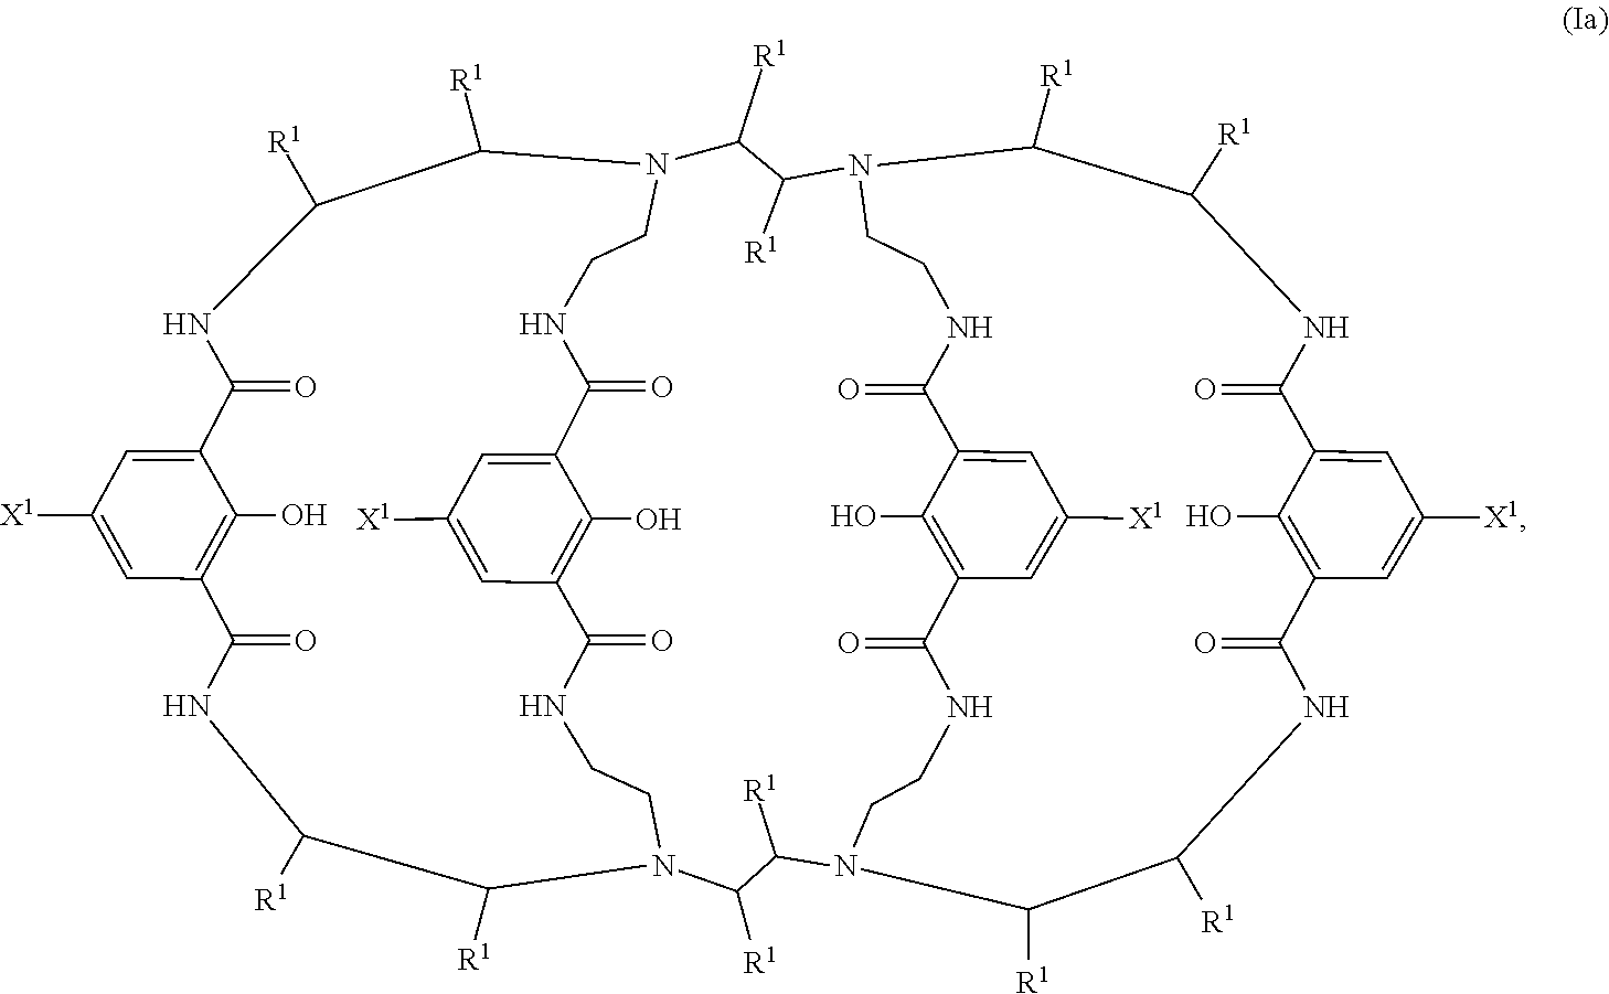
N1CCN2C([R1])C([R1])NC(=O)C3=C(O)C(=CC([X1])=C3)C(=O)NC([R1])C([R1])N(CCNC(=O)C3=CC([X1])=CC(=C3O)C1=O)C([R1])C([R1])N1CCNC(=O)C3=CC([X1])=CC(=C3O)C(=O)NCCN(C([R1])C([R1])NC(=O)C3=C(O)C(=CC([X1])=C3)C(=O)NC([R1])C1[R1])C([R1])C2[R1]
